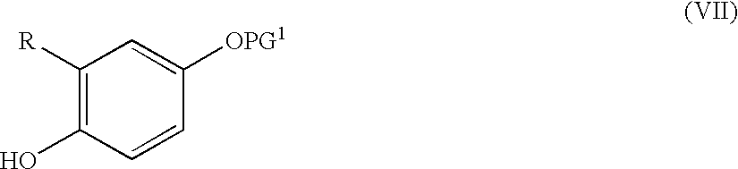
C1([R])=C(O)C=CC([OPG1])=C1
